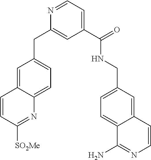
C1=CC([SO2Me])=NC2=CC=C(CC3=CC(C(=O)NCC4=CC=C5C(=C4)C=CN=C5N)=CC=N3)C=C12
